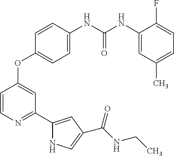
C1=C(NC(NC2=CC(C)=CC=C2F)=O)C=CC(OC2=CC(C3=CC(C(NCC)=O)=CN3)=NC=C2)=C1
